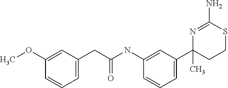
C1=C(C2(C)CCSC(N)=N2)C=C(NC(CC2=CC=CC(OC)=C2)=O)C=C1
